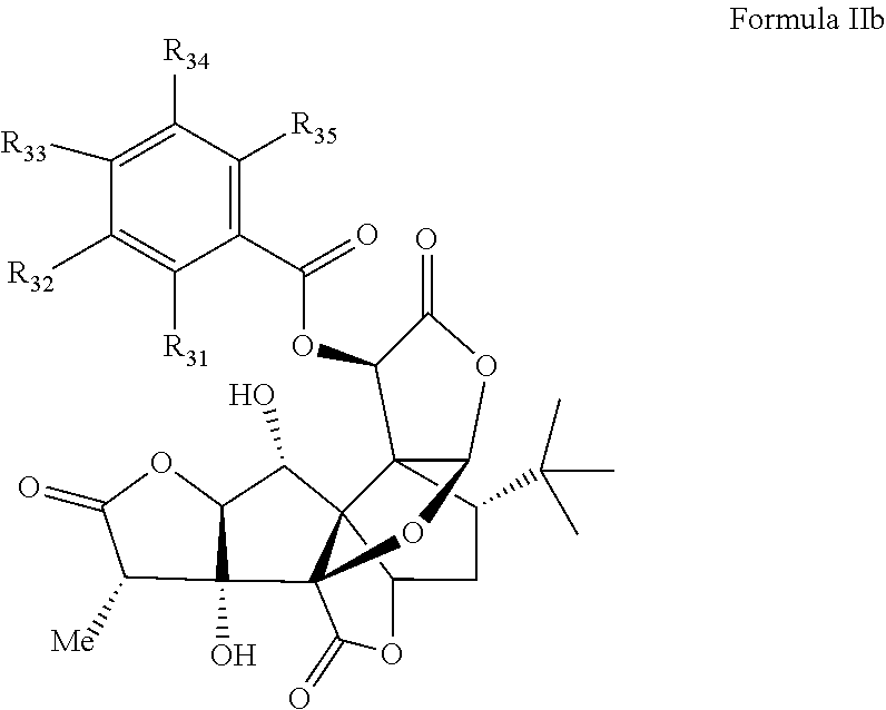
C123C(C(C)(C)C)CC4C15C(C1(O)C([Me])C(=O)OC1C5O)(OC2OC(=O)C3OC(C1=C([R35])C([R34])=C([R33])C([R32])=C1[R31])=O)C(=O)O4
